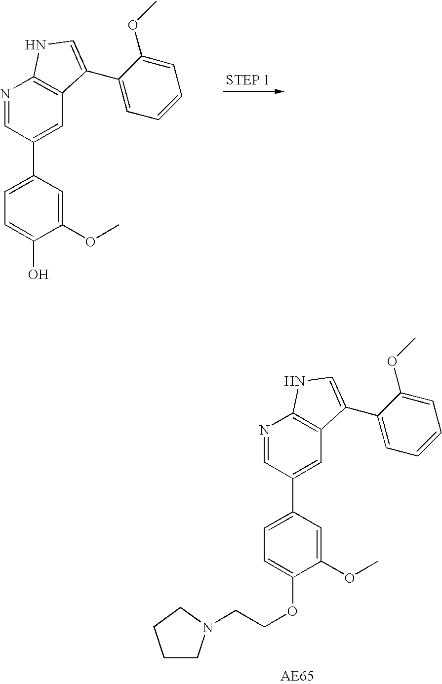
N1=CC(C2=CC=C(O)C(OC)=C2)=CC2=C1NC=C2C1=CC=CC=C1OC.N1=CC(C2=CC=C(OCCN3CCCC3)C(OC)=C2)=CC2=C1NC=C2C1=CC=CC=C1OC
